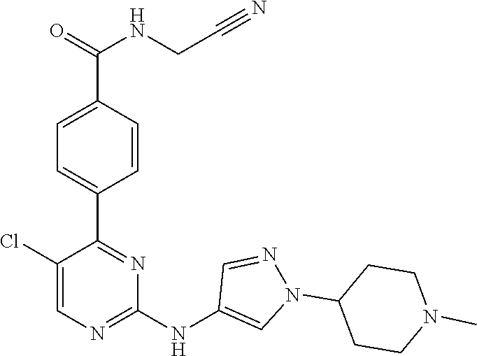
C1(C2=NC(NC3=CN(C4CCN(C)CC4)N=C3)=NC=C2Cl)=CC=C(C(NCC#N)=O)C=C1
